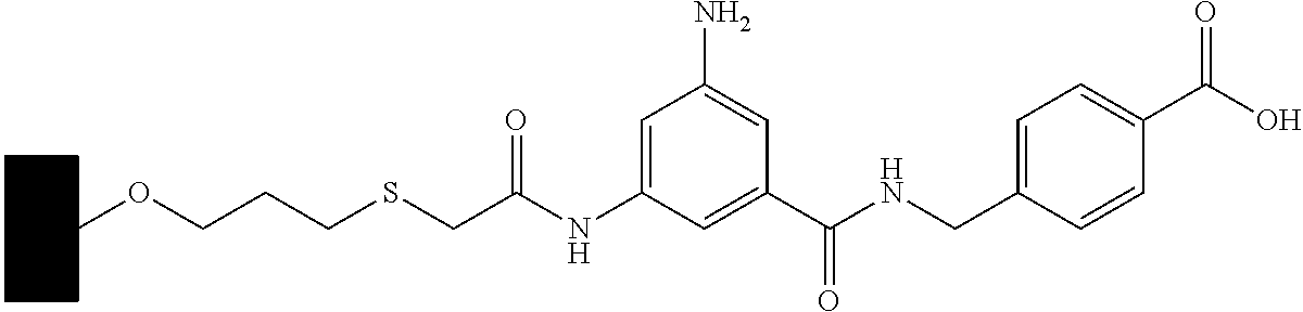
O=C(NCC1=CC=C(C(O)=O)C=C1)C1=CC(NC(CSCCCOC2CCCCC2)=O)=CC(N)=C1
